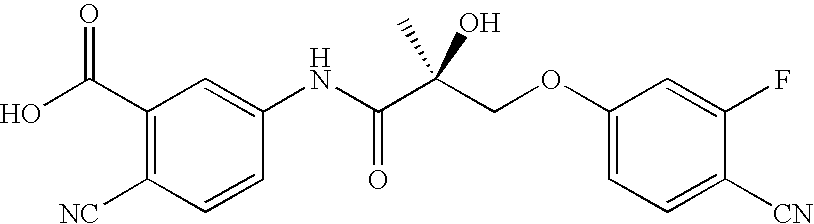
C1(C(O)=O)=C([NC])C=CC(NC(C(COC2=CC=C([CN])C(F)=C2)(C)O)=O)=C1
